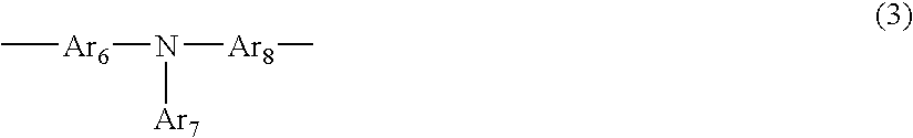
C[Ar6]N([Ar8]C)[Ar7]
